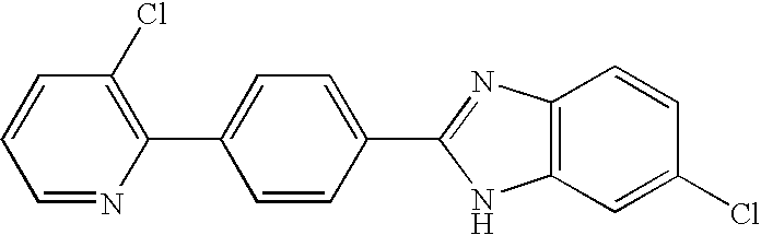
C1=NC(C2=CC=C(C3=NC4=C(N3)C=C(Cl)C=C4)C=C2)=C(Cl)C=C1
